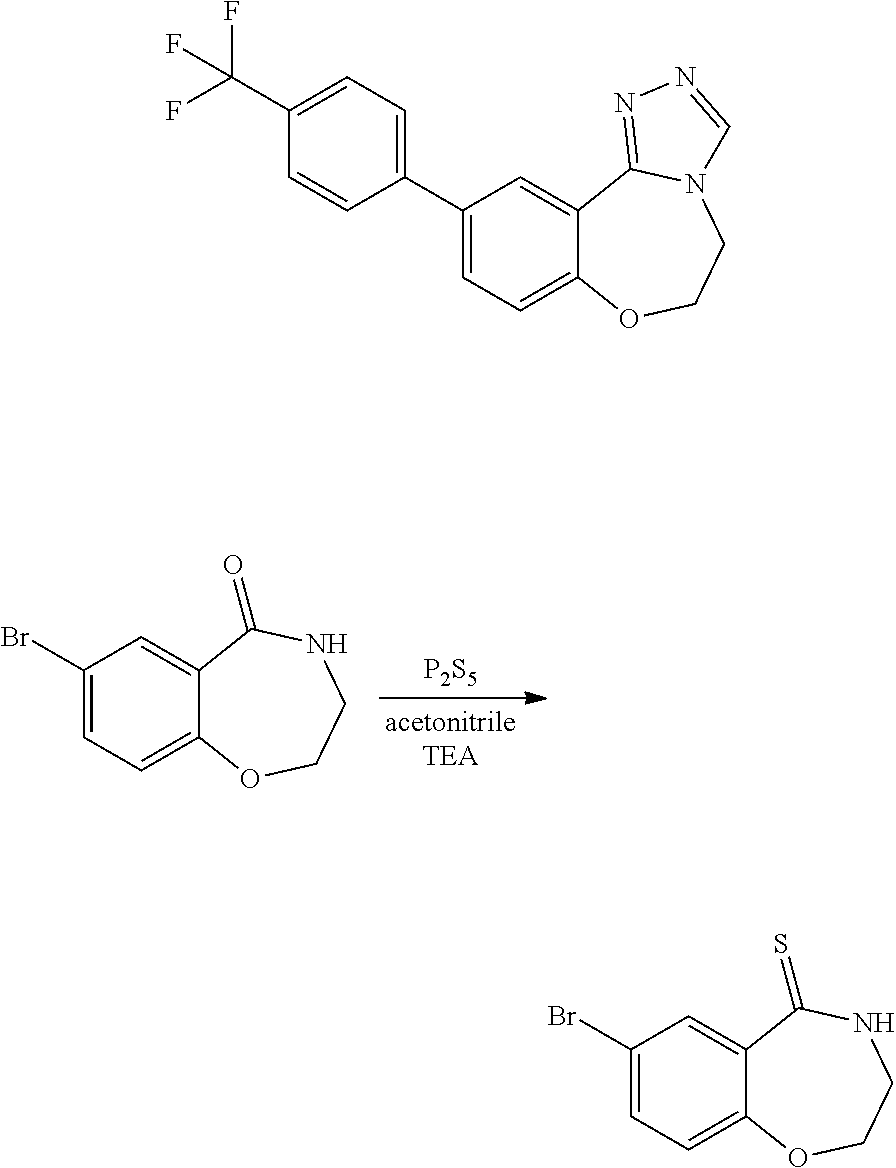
[P2S5].C1(Br)=CC=C2C(=C1)C(=O)NCCO2.C1(C2=CC=C(C(F)(F)F)C=C2)=CC=C2C(=C1)C1=NN=CN1CCO2.C1(Br)=CC=C2C(=C1)C(=S)NCCO2
